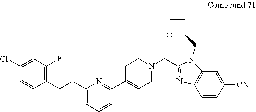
C1(Cl)=CC(F)=C(COC2=CC=CC(C3=CCN(CC4=NC5=C(N4CC4CCO4)C=C([CN])C=C5)CC3)=N2)C=C1
